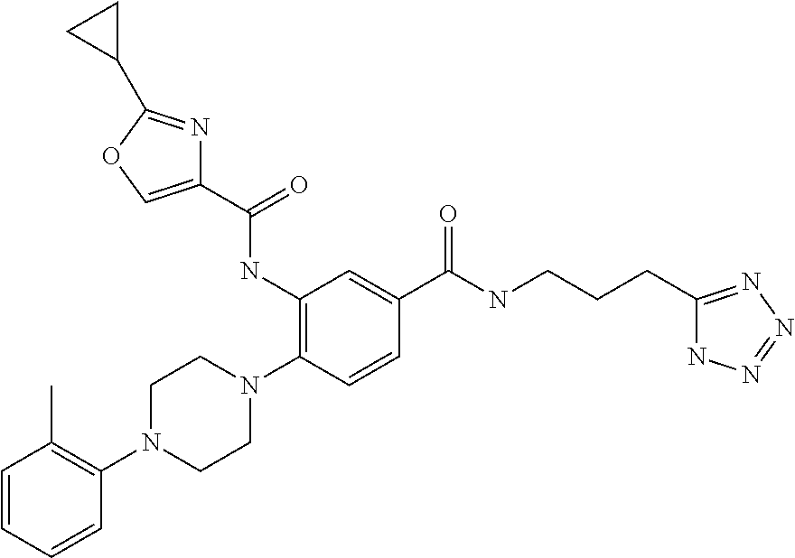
C1(NC(=O)C2=COC(C3CC3)=N2)=C(N2CCN(C3=C(C)C=CC=C3)CC2)C=CC(C(=O)NCCCC2=NN=NN2)=C1
